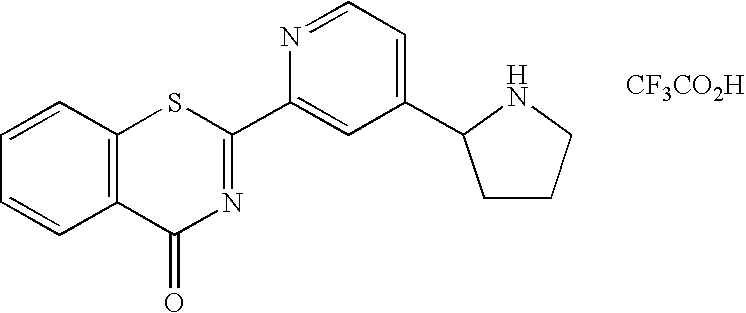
C1=CC2=C(C=C1)C(=O)N=C(C1=CC(C3CCCN3)=CC=N1)S2.[CF3CO2H]
